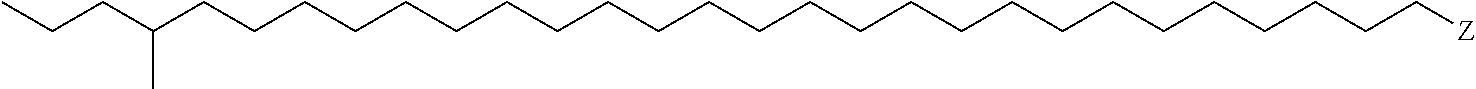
C(CCCCCCCCCCCCCCCCCCC[Z])CCCCCC(CCC)C
